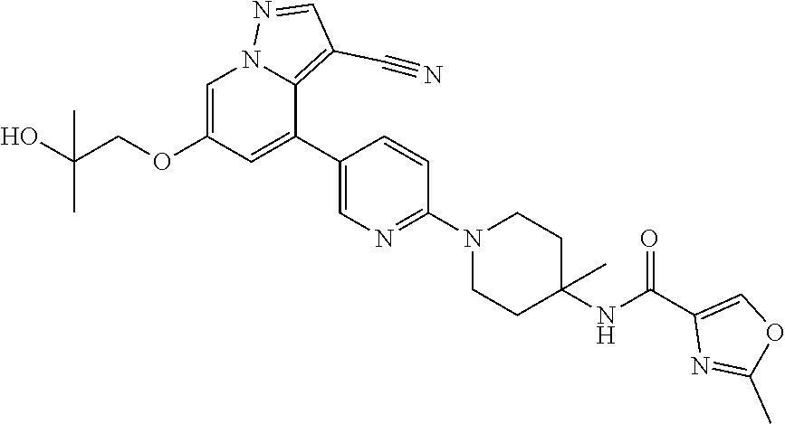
C1=C(OCC(O)(C)C)C=C(C2=CN=C(N3CCC(C)(NC(C4=COC(C)=N4)=O)CC3)C=C2)C2=C(C#N)C=NN12
